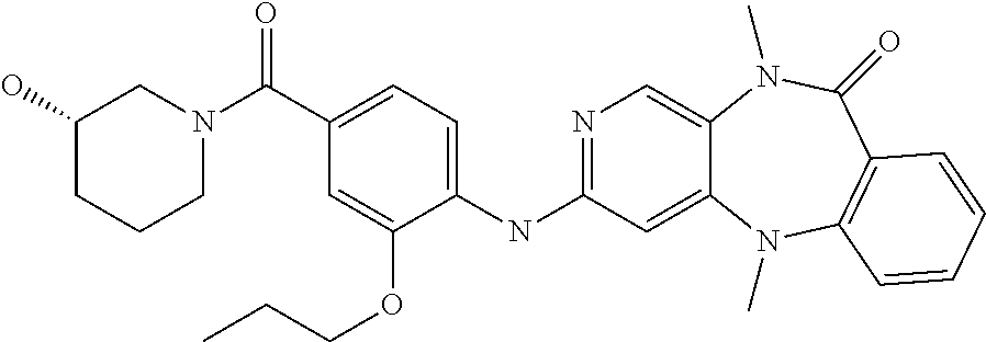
N1=C(NC2=CC=C(C(N3CC(O)CCC3)=O)C=C2OCCC)C=C2C(=C1)N(C)C(=O)C1=C(N2C)C=CC=C1
